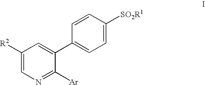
C1([R2])=CN=C([Ar])C(C2=CC=C([SO2R1])C=C2)=C1
